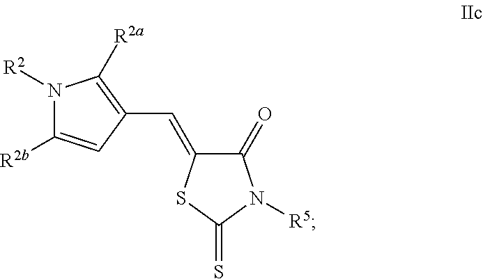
C1(=O)C(=CC2=C([R2a])N([R2])C([R2b])=C2)SC(=S)N1[R5]
